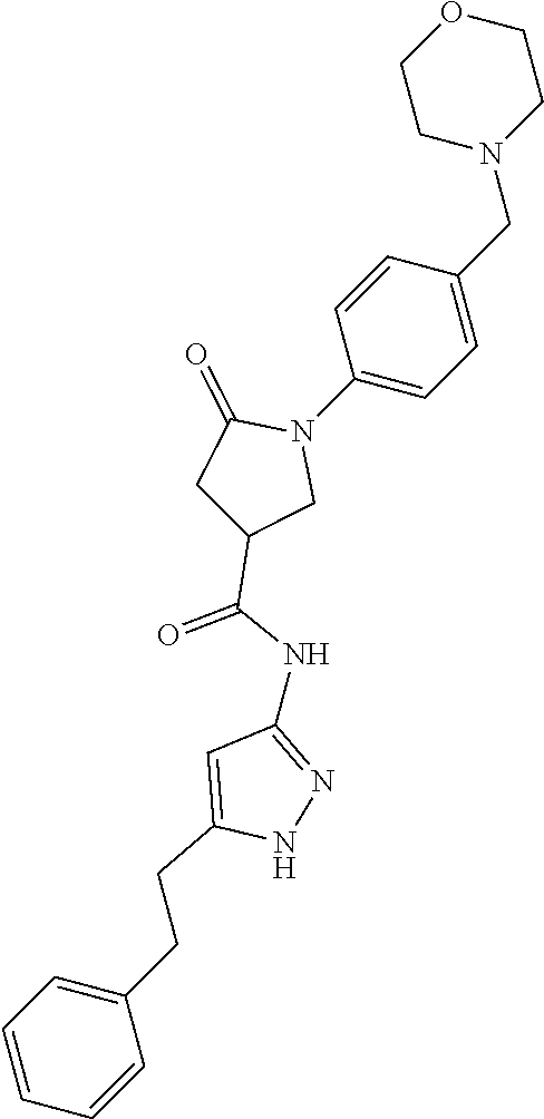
C1CN(CC2=CC=C(N3C(=O)CC(C(NC4=NNC(CCC5=CC=CC=C5)=C4)=O)C3)C=C2)CCO1
